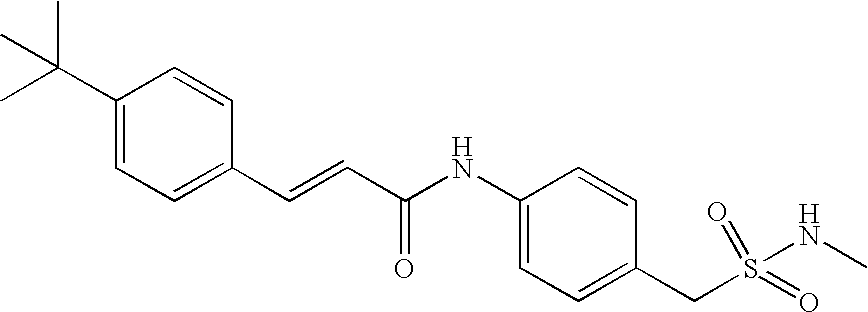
C(=CC(=O)NC1=CC=C(CS(NC)(=O)=O)C=C1)C1=CC=C(C(C)(C)C)C=C1
